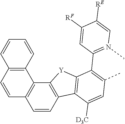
C1=CC2=C(C3=C1C=CC1=C3[Y]C3=C1C([D3C])=CC(C)=C3C1=N(C)C=C([RE])C([RF])=C1)C=CC=C2
